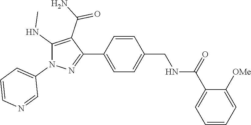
C1=CC(C2=NN(C3=CC=CN=C3)C(NC)=C2C(N)=O)=CC=C1CNC(C1=CC=CC=C1[OMe])=O
